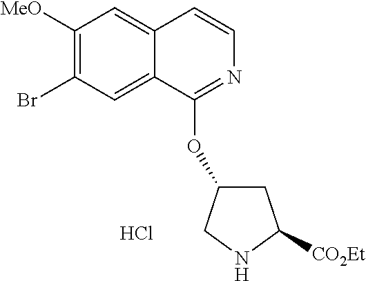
C1([MeO])=C(Br)C=C2C(=C1)C=CN=C2OC1CC([CO2Et])NC1.Cl
